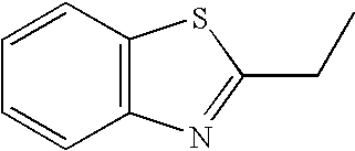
C1=CC2=C(C=C1)N=C(CC)S2
